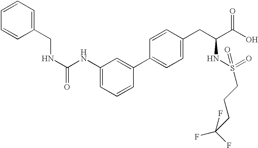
C1=CC=C(CNC(=O)NC2=CC=CC(C3=CC=C(CC(C(=O)O)NS(=O)(CCCC(F)(F)F)=O)C=C3)=C2)C=C1
